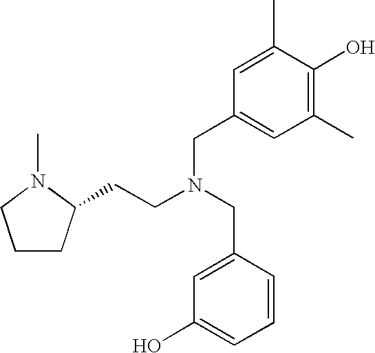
C1CC(CCN(CC2=CC(O)=CC=C2)CC2=CC(C)=C(O)C(C)=C2)N(C)C1
